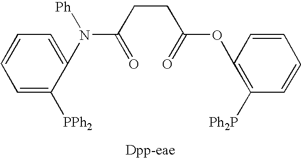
C1=C([PPh2])C(N([Ph])C(=O)CCC(OC2=C([Ph2P])C=CC=C2)=O)=CC=C1
